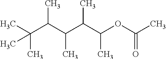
CC(C(C(C(C(OC(C)=O)C)C)C)C)(C)C
